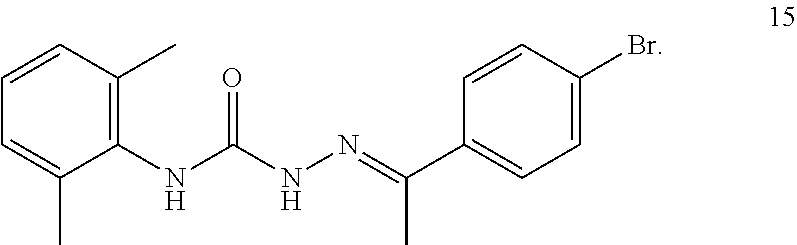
C1(NC(NN=C(C2=CC=C(Br)C=C2)C)=O)=C(C)C=CC=C1C
